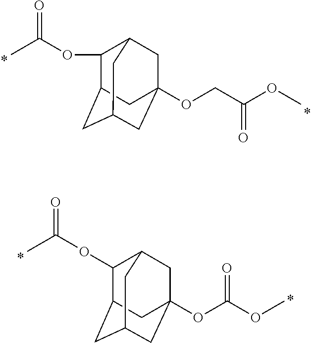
C1(OC(C)=O)C2CC3CC1CC(OCC(OC)=O)(C3)C2.C1(OC(=O)C)C2CC3CC1CC(OC(OC)=O)(C3)C2
